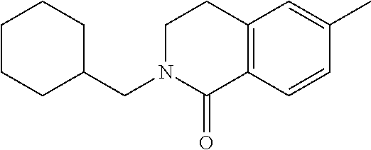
C1CN(CC2CCCCC2)C(=O)C2=C1C=C(C)C=C2
